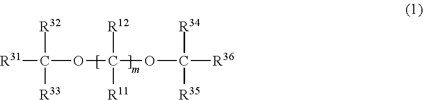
[R31]C(OC(OC([R34])([R35])[R36])([R12])[R11])([R32])[R33]
